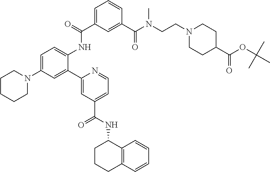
C(=O)(NC1=CC=C(N2CCCCC2)C=C1C1=CC(C(NC2CCCC3=C2C=CC=C3)=O)=CC=N1)C1=CC=CC(C(N(CCN2CCC(C(OC(C)(C)C)=O)CC2)C)=O)=C1
